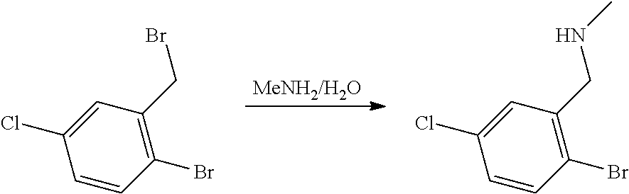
C1=CC(Br)=C(CBr)C=C1Cl.[MeNH2/H2O].C1=CC(Br)=C(CNC)C=C1Cl
